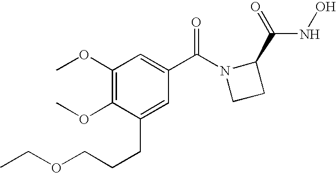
C1(OC)=C(OC)C(CCCOCC)=CC(C(N2CCC2C(NO)=O)=O)=C1
